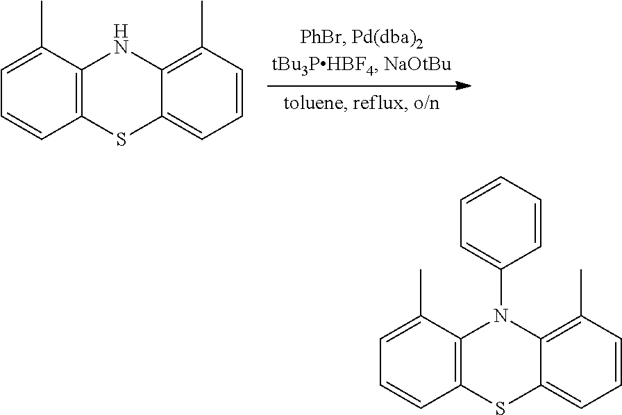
C1=C(C)C2=C(C=C1)SC1=CC=CC(C)=C1N2.C1=C(C)C2=C(C=C1)SC1=CC=CC(C)=C1N2C1=CC=CC=C1
